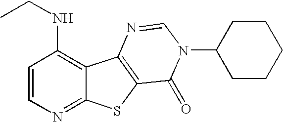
C12=NC=CC(NCC)=C1C1=C(S2)C(=O)N(C2CCCCC2)C=N1
